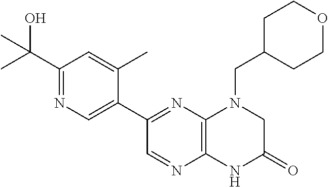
C1(C(O)(C)C)=NC=C(C2=NC3=C(N=C2)NC(=O)CN3CC2CCOCC2)C(C)=C1
